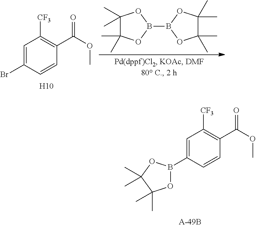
C1=C(Br)C=CC(C(=O)OC)=C1[CF3].C1(C)(C)C(C)(C)OB(B2OC(C)(C)C(C)(C)O2)O1.[H10].C1=C(B2OC(C)(C)C(C)(C)O2)C=CC(C(=O)OC)=C1[CF3]
